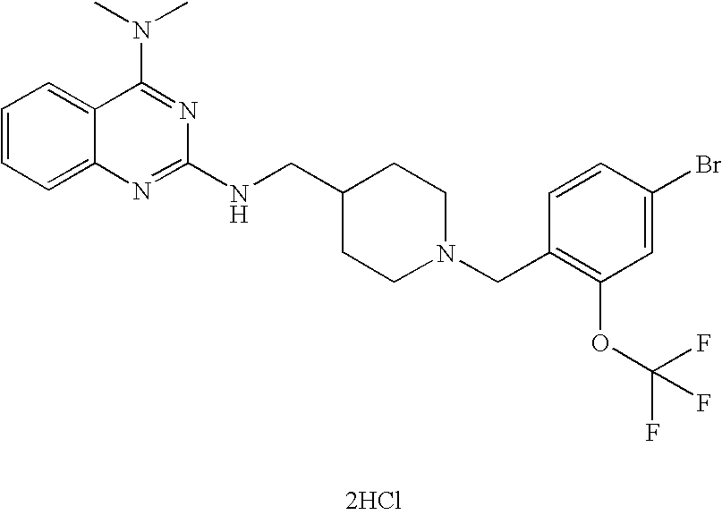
[2HCl].C1=CC=C2C(=C1)C(N(C)C)=NC(NCC1CCN(CC3=C(OC(F)(F)F)C=C(Br)C=C3)CC1)=N2
